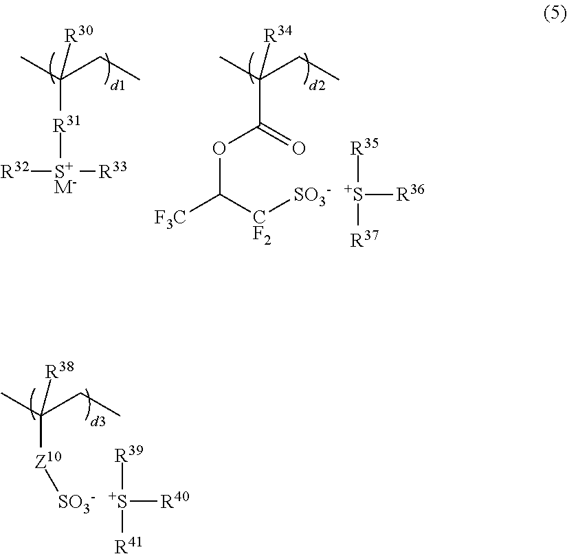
CC(CC)([Z10][SO3-])[R38].[S+]([R40])([R39])[R41].CC(CC)([R31][S+M-]([R33])[R32])[R30].CC(CC)(C(=O)OC([F3C])[CF2][SO3-])[R34].[S+]([R36])([R35])[R37]
